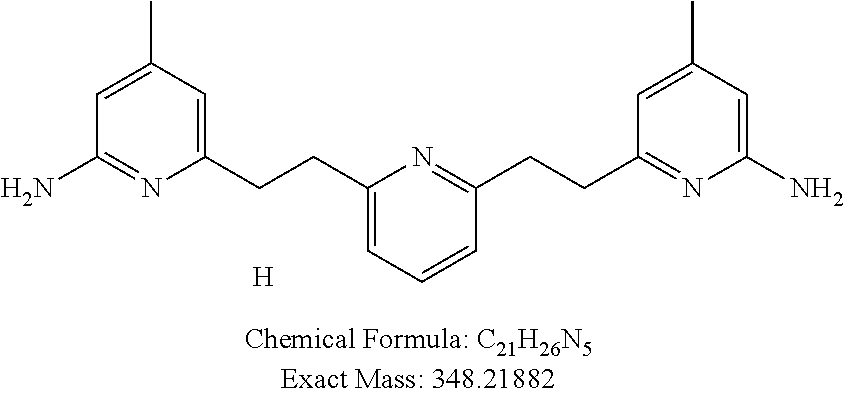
C1=C(C)C=C(CCC2=CC=CC(CCC3=NC(N)=CC(C)=C3)=N2)N=C1N.[H]
